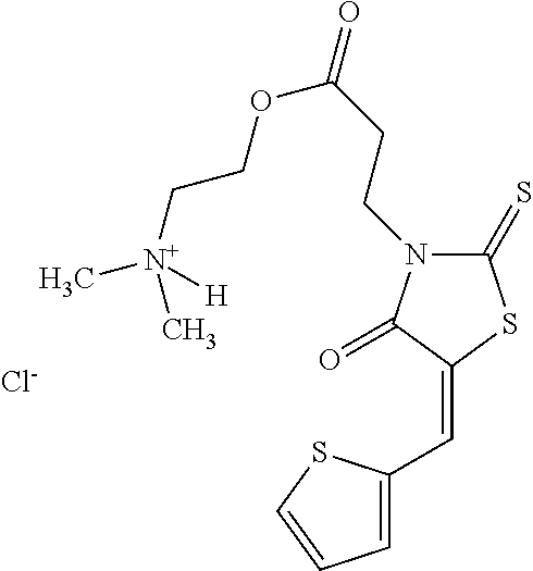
C1(=S)N(CCC(=O)OCC[N+](C)([H])C)C(=O)C(=CC2=CC=CS2)S1.[Cl-]
